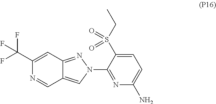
C1(C(F)(F)F)=CC2=NN(C3=NC(N)=CC=C3S(CC)(=O)=O)C=C2C=N1
